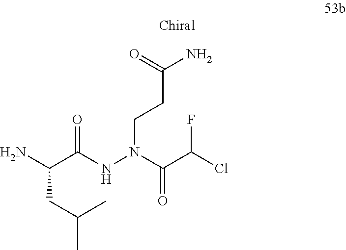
C(C(NN(CCC(N)=O)C(C(Cl)F)=O)=O)(N)CC(C)C
